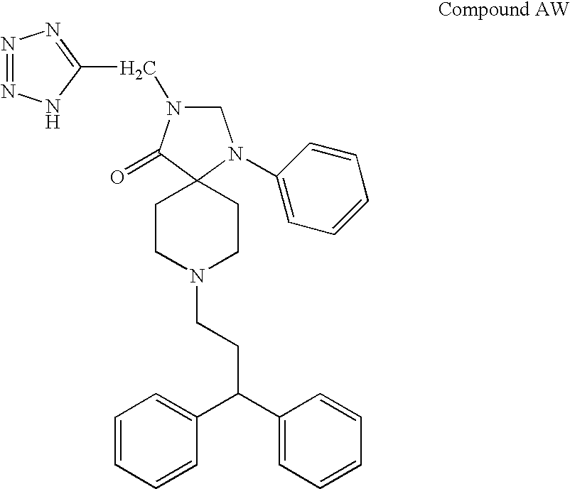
C1N(CC2=NN=NN2)C(=O)C2(N1C1=CC=CC=C1)CCN(CCC(C1=CC=CC=C1)C1=CC=CC=C1)CC2
